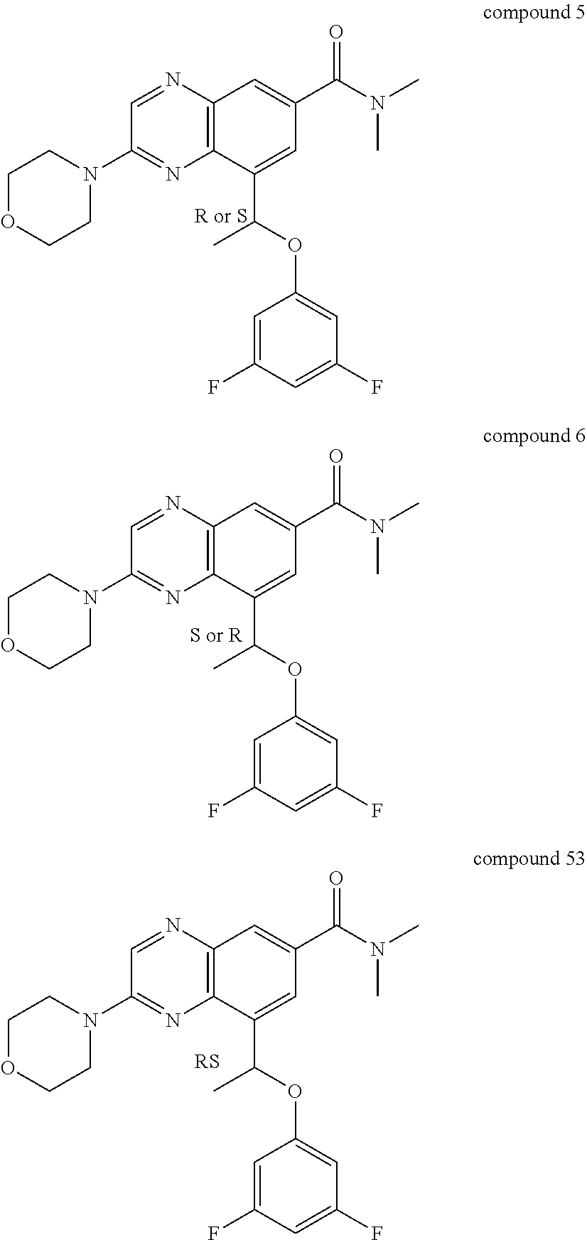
C1=NC2=C(N=C1N1CCOCC1)C(C(OC1=CC(F)=CC(F)=C1)C)=CC(C(=O)N(C)C)=C2.C1=NC2=C(N=C1N1CCOCC1)C(C(OC1=CC(F)=CC(F)=C1)C)=CC(C(=O)N(C)C)=C2.C1=NC2=C(N=C1N1CCOCC1)C(C(OC1=CC(F)=CC(F)=C1)C)=CC(C(=O)N(C)C)=C2
